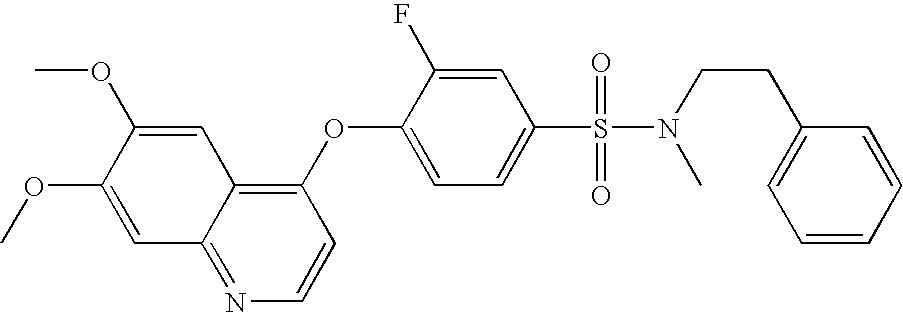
C1(OC2=CC=C(S(=O)(N(CCC3=CC=CC=C3)C)=O)C=C2F)=C2C(=NC=C1)C=C(OC)C(OC)=C2
